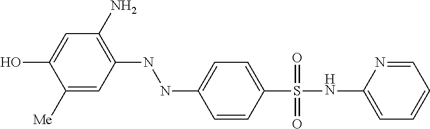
C1([Me])=CC(NNC2=CC=C(S(NC3=CC=CC=N3)(=O)=O)C=C2)=C(N)C=C1O
